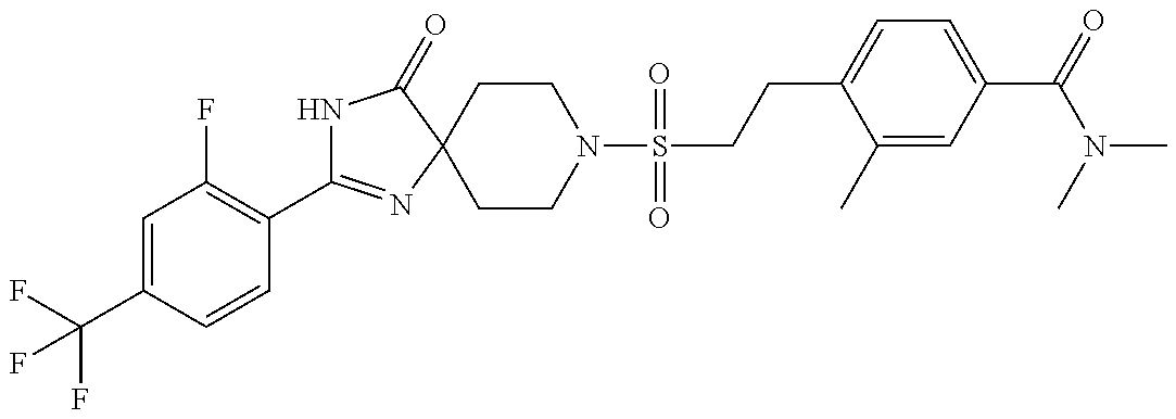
N1C(C2=C(F)C=C(C(F)(F)F)C=C2)=NC2(C1=O)CCN(S(CCC1=CC=C(C(=O)N(C)C)C=C1C)(=O)=O)CC2
